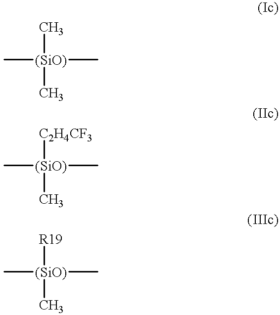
C[(SiO)](C)(C)C.C[(SiO)](C)([C2H4CF3])C.C[(SiO)](C)([R19])C
